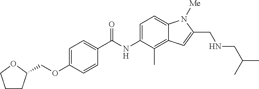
C1CC(COC2=CC=C(C(=O)NC3=CC=C4C(=C3C)C=C(CNCC(C)C)N4[Me])C=C2)OC1
